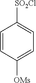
C1=CC([OMs])=CC=C1[SO2Cl]
